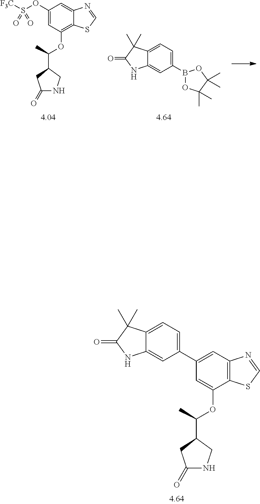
C12=CC=C(C3=CC4=C(C(OC(C5CC(=O)NC5)C)=C3)SC=N4)C=C1NC(=O)C2(C)C.C12=CC=C(B3OC(C)(C)C(C)(C)O3)C=C1NC(=O)C2(C)C.C1(OS([F3C])(=O)=O)=CC(OC(C2CC(=O)NC2)C)=C2C(=C1)N=CS2
